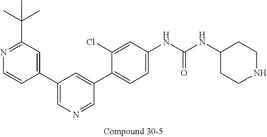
C1(C2=CN=CC(C3=CC=C(NC(NC4CCNCC4)=O)C=C3Cl)=C2)=CC(C(C)(C)C)=NC=C1
